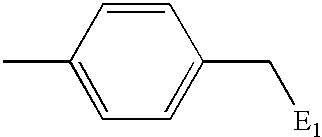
C1=CC(C)=CC=C1C[E1]
